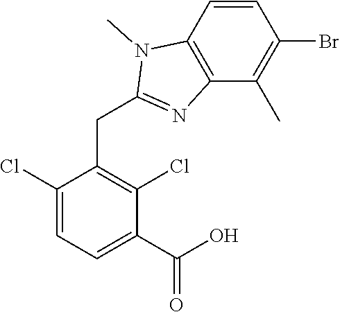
C1(Cl)=CC=C(C(O)=O)C(Cl)=C1CC1=NC2=C(N1C)C=CC(Br)=C2C
